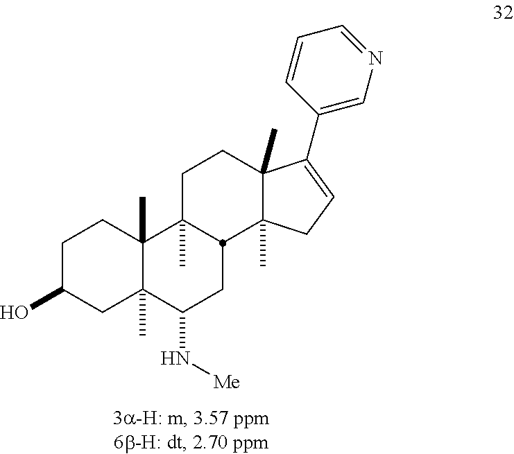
C1C(O)CC2(C)C(C)(C1)C1(C)CCC3(C)C(C)(CC=C3C3=CN=CC=C3)C1CC2N[Me]
